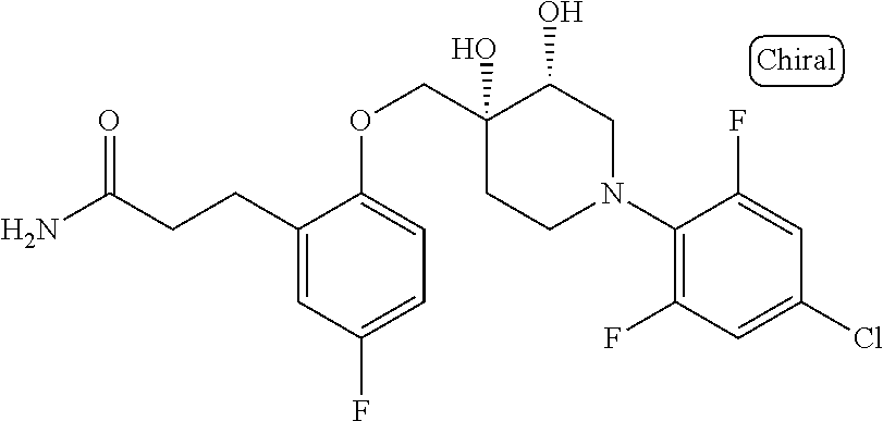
C(CC1=CC(F)=CC=C1OCC1(O)C(O)CN(C2=C(F)C=C(Cl)C=C2F)CC1)C(=O)N
